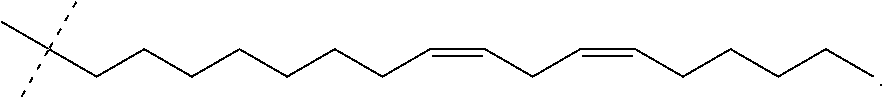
C(CCCCCCCC=CCC=CCCCCC)(C)(C)C
